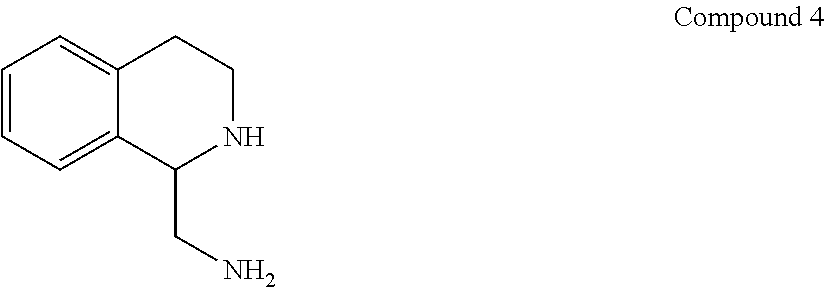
C(N)C1C2=CC=CC=C2CCN1
